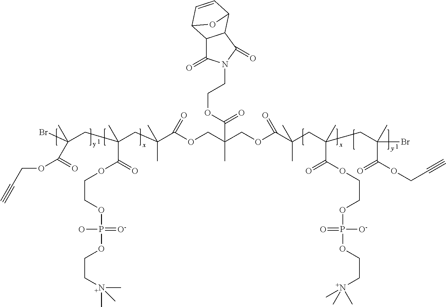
BrC(CC(CC(C(OCC(COC(C(CC(CC(Br)(C(OCC#C)=O)C)(C)C(=O)OCCOP([O-])(=O)OCC[N+](C)(C)C)(C)C)=O)(C)C(=O)OCCN1C(=O)C2C(C1=O)C1C=CC2O1)=O)(C)C)(C)C(=O)OCCOP(O)(=[O-])OCC[N+](C)(C)C)(C)C(OCC#C)=O
